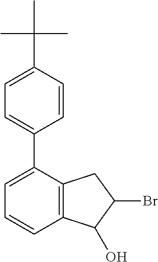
C1=CC2=C(C(C3=CC=C(C(C)(C)C)C=C3)=C1)CC(Br)C2O
